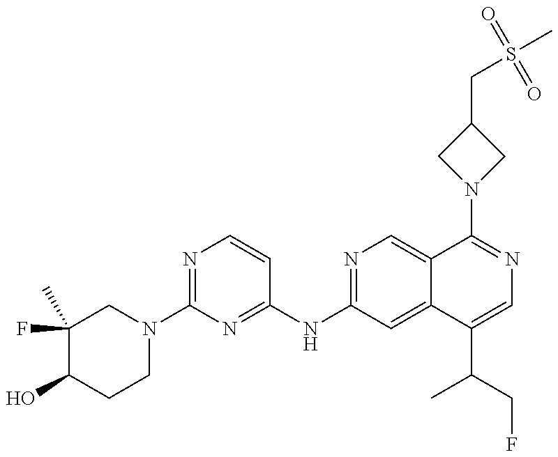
C1(F)(C)C(O)CCN(C2=NC=CC(NC3=NC=C4C(=C3)C(C(C)CF)=CN=C4N3CC(CS(C)(=O)=O)C3)=N2)C1
